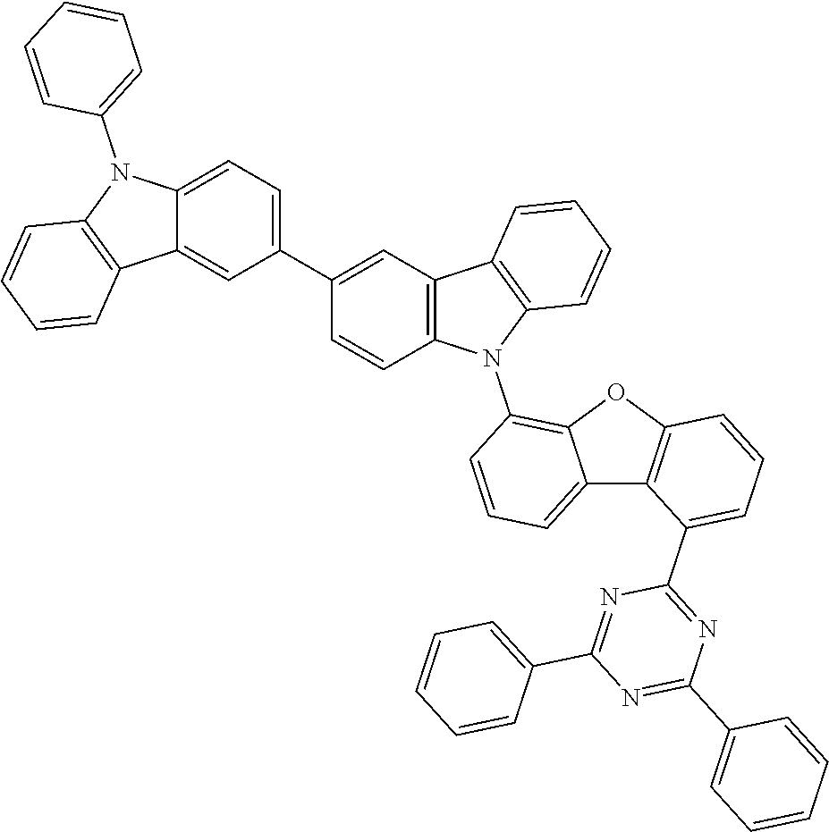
C12=CC=CC(N3C4=C(C5=C3C=CC(C3=CC=C6C(=C3)C3=C(N6C6=CC=CC=C6)C=CC=C3)=C5)C=CC=C4)=C1OC1=C2C(C2=NC(C3=CC=CC=C3)=NC(C3=CC=CC=C3)=N2)=CC=C1
